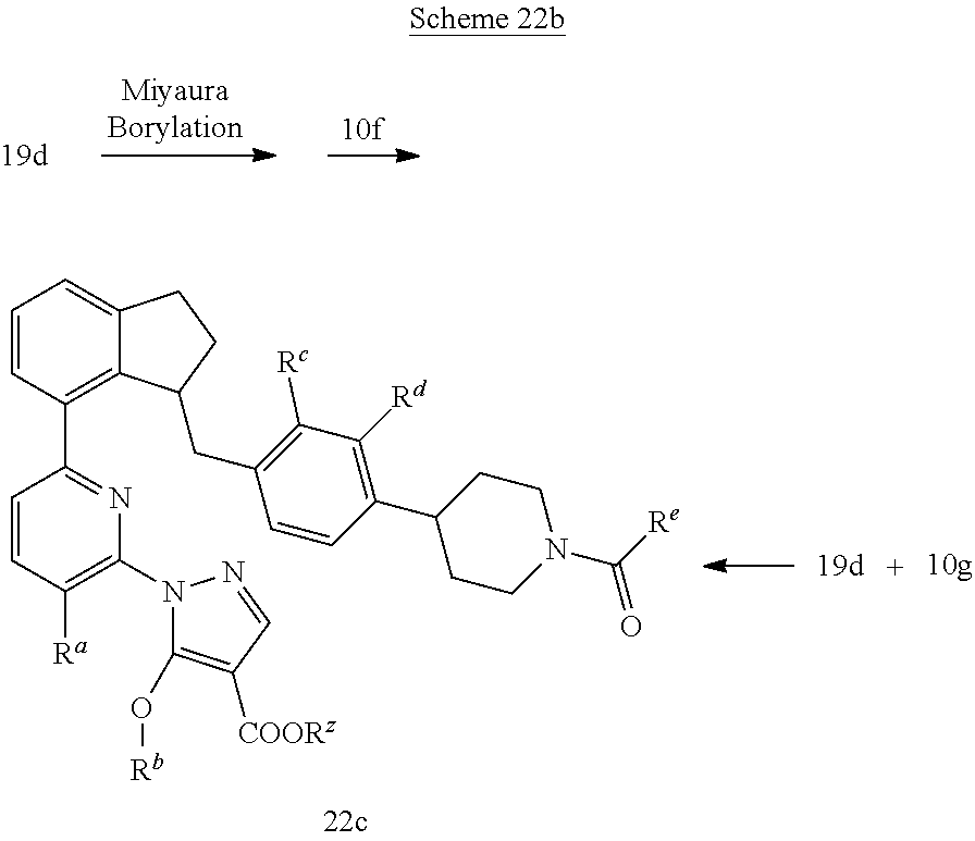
C1=CC(C2=NC(N3C(O[Rb])=C([COORz])C=N3)=C([Ra])C=C2)=C2C(=C1)CCC2CC1=C([Rc])C([Rd])=C(C2CCN(C([Re])=O)CC2)C=C1
